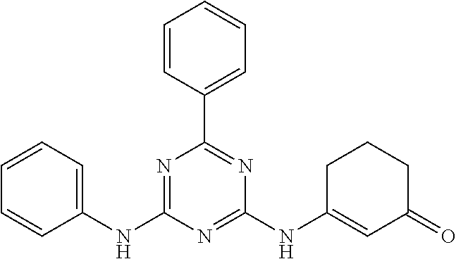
N1=C(NC2=CC=CC=C2)N=C(NC2=CC(=O)CCC2)N=C1C1=CC=CC=C1
